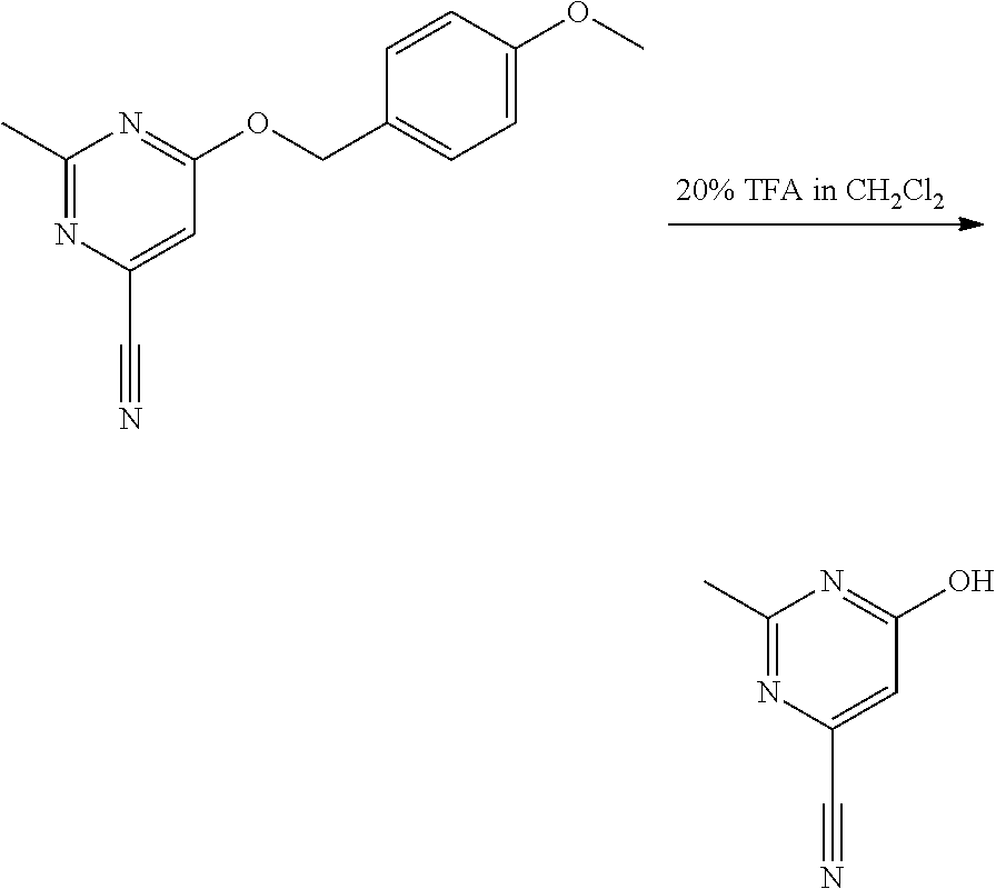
C1(C)=NC(C#N)=CC(OCC2=CC=C(OC)C=C2)=N1.C1(C)=NC(C#N)=CC(O)=N1
